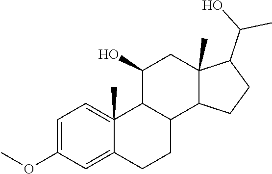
C1=C(OC)C=C2C(C)(=C1)C1C(CC2)C2C(C)(CC1O)C(C(O)C)CC2
